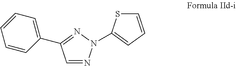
S1C=CC=C1N1N=CC(C2=CC=CC=C2)=N1
